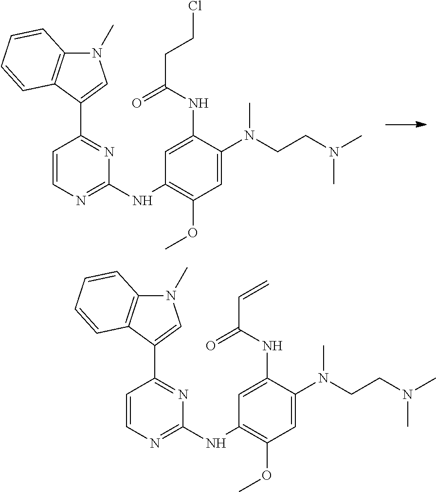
N1(C)C2=C(C(C3=NC(NC4=C(OC)C=C(N(CCN(C)C)C)C(NC(=O)CCCl)=C4)=NC=C3)=C1)C=CC=C2.N1(C)C2=C(C(C3=NC(NC4=C(OC)C=C(N(CCN(C)C)C)C(NC(=O)C=C)=C4)=NC=C3)=C1)C=CC=C2
